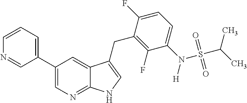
C1(C2=CN=C3C(=C2)C(CC2=C(F)C(N([H])S(=O)(=O)C(C)C)=CC=C2F)=CN3)=CC=CN=C1
